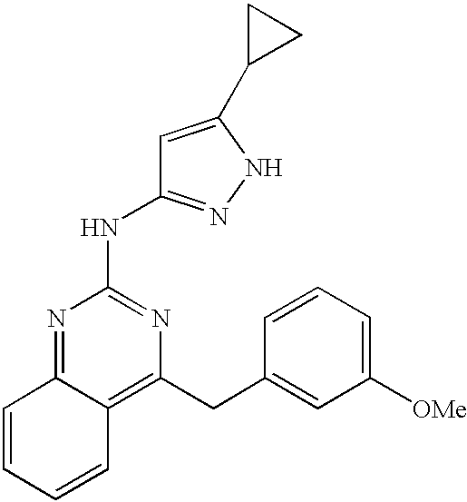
C1=CC=CC2=C(CC3=CC([OMe])=CC=C3)N=C(NC3=NNC(C4CC4)=C3)N=C12
